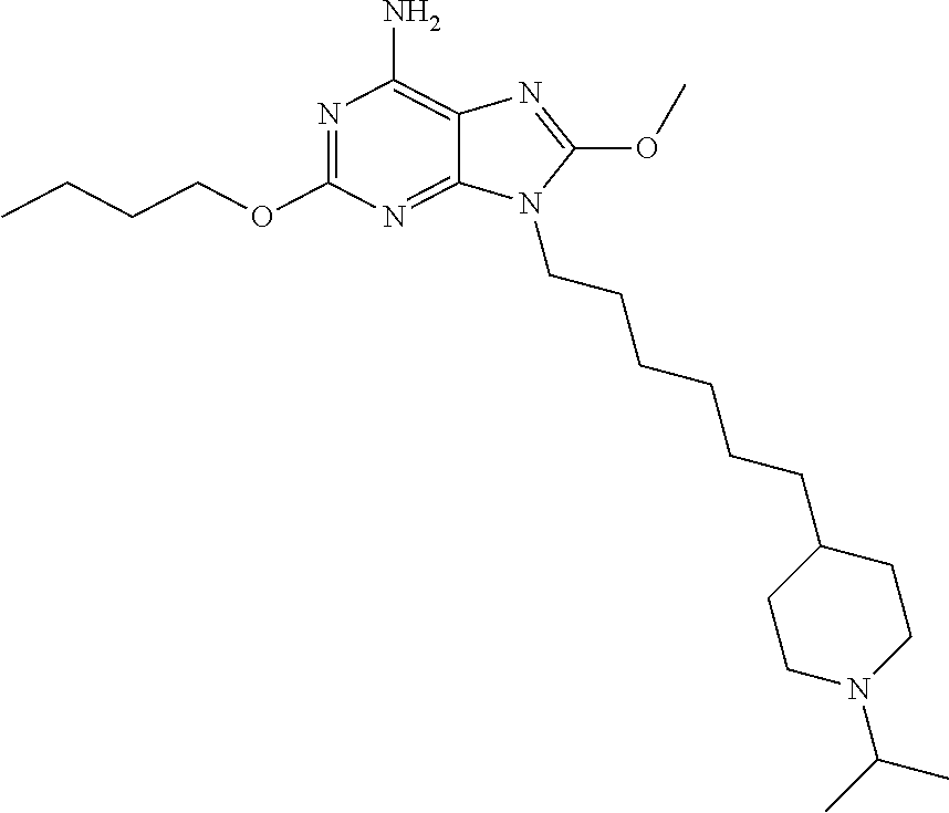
N1=C(OCCCC)N=C2C(=C1N)N=C(OC)N2CCCCCCC1CCN(C(C)C)CC1
